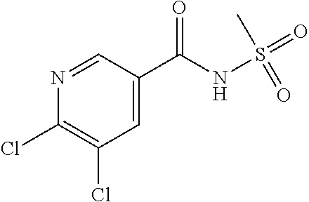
N1=CC(C(NS(C)(=O)=O)=O)=CC(Cl)=C1Cl
